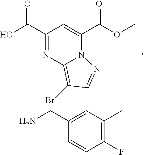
C1(C(O)=O)=NC2=C(Br)C=NN2C(C(OC)=O)=C1.C1(F)=C(C)C=C(CN)C=C1
